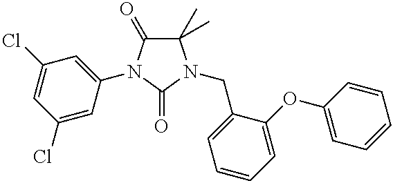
C1(C)(C)C(=O)N(C2=CC(Cl)=CC(Cl)=C2)C(=O)N1CC1=CC=CC=C1OC1=CC=CC=C1
